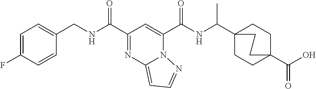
C1=C(F)C=CC(CNC(C2=NC3=CC=NN3C(C(NC(C34CCC(C(O)=O)(CC3)CC4)C)=O)=C2)=O)=C1
